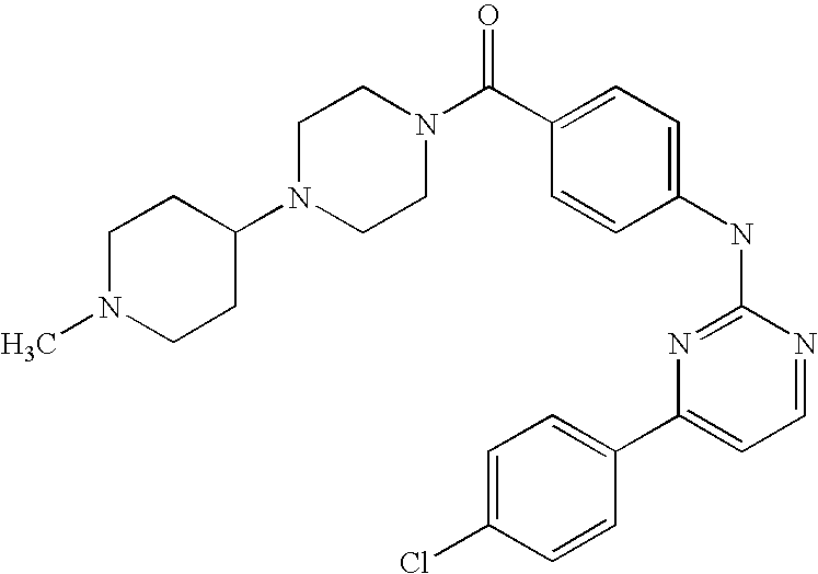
C1=C(C(N2CCN(C3CCN(C)CC3)CC2)=O)C=CC(NC2=NC(C3=CC=C(Cl)C=C3)=CC=N2)=C1
